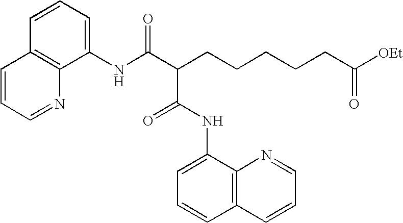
N(C(C(CCCCCC([OEt])=O)C(NC1=CC=CC2=C1N=CC=C2)=O)=O)C1=CC=CC2=C1N=CC=C2
